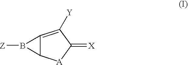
C12=C([Y])C(=[X])[A]C1B2[Z]
